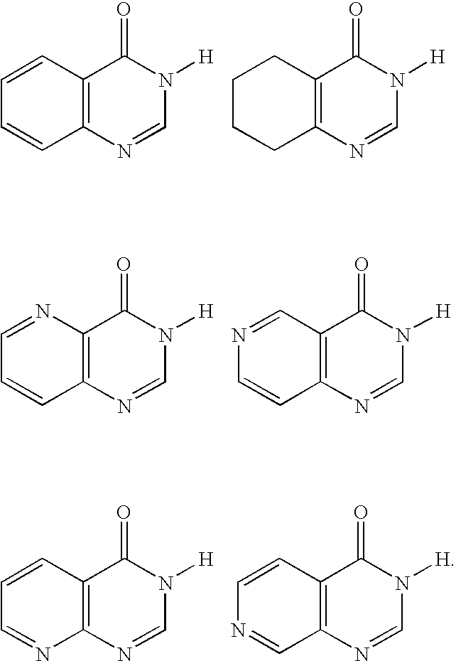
C1=CC2=C(C=C1)N=CN([H])C2=O.C1CCC2=C(C1)C(=O)N([H])C=N2.C1=NC2=C(C=C1)N=CN([H])C2=O.N1=CC2=C(C=C1)N=CN([H])C2=O.C1=CC2=C(N=C1)N=CN([H])C2=O.C1=CC2=C(C=N1)N=CN([H])C2=O
